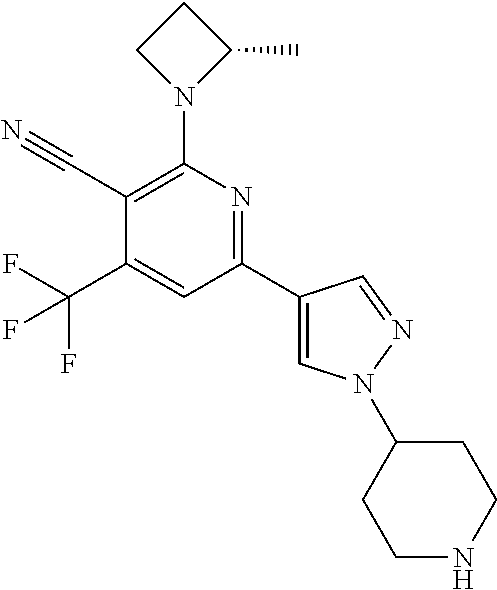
C1(C#N)=C(N2C(C)CC2)N=C(C2=CN(C3CCNCC3)N=C2)C=C1C(F)(F)F
